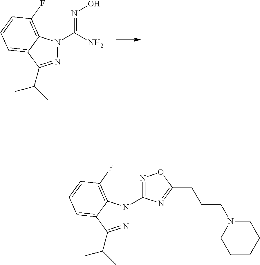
N1=C(C(C)C)C2=CC=CC(F)=C2N1C(=NO)N.N1=C(C(C)C)C2=CC=CC(F)=C2N1C1=NOC(CCCN2CCCCC2)=N1
